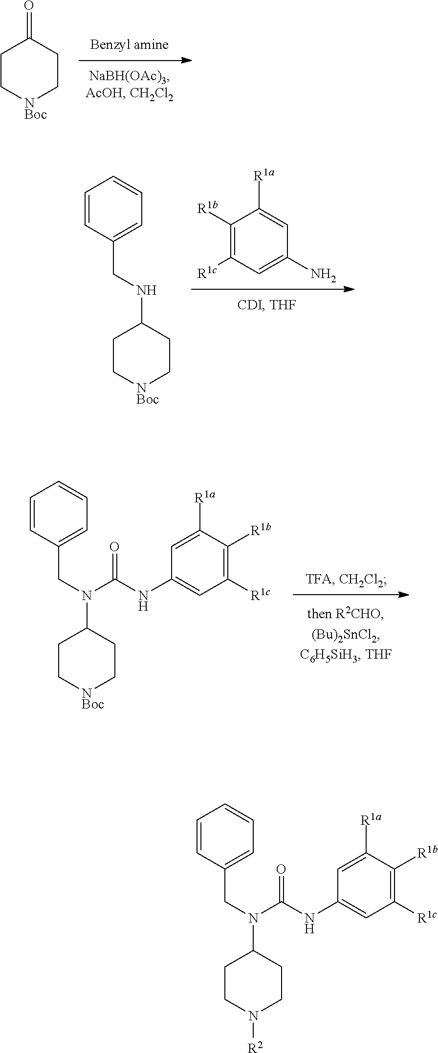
C1C[NBoc]CCC1=O.C1([R1b])=C([R1c])C=C(N)C=C1[R1a].C1C[NBoc]CCC1NCC1=CC=CC=C1.C1C[NBoc]CCC1N(CC1=CC=CC=C1)C(NC1=CC([R1c])=C([R1b])C([R1a])=C1)=O.C1CN([R2])CCC1N(CC1=CC=CC=C1)C(NC1=CC([R1c])=C([R1b])C([R1a])=C1)=O
